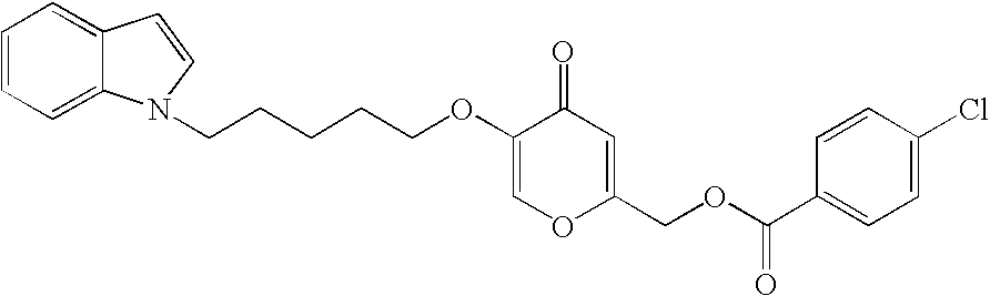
C1=CC=C2C(=C1)C=CN2CCCCCOC1=COC(COC(=O)C2=CC=C(Cl)C=C2)=CC1=O
